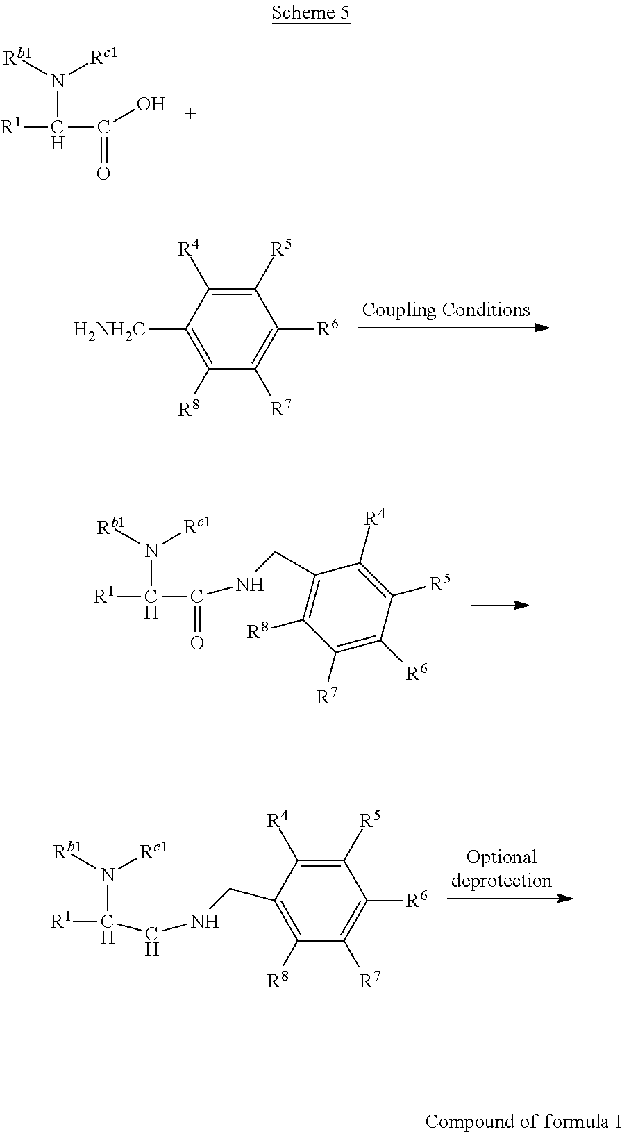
[R1]C(C(=O)O)N([Rb1])[Rc1].[H2NH2C]C1=C([R8])C([R7])=C([R6])C([R5])=C1[R4].N(CC1=C([R8])C([R7])=C([R6])C([R5])=C1[R4])C(C([R1])N([Rb1])[Rc1])=O.N(CC1=C([R8])C([R7])=C([R6])C([R5])=C1[R4])CC([R1])N([Rb1])[Rc1]
